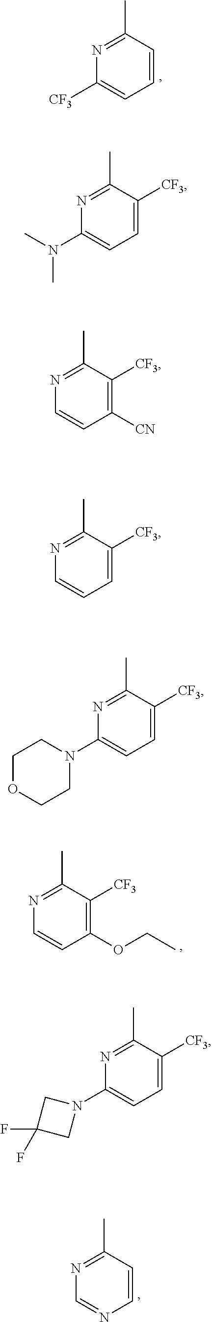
C1([CF3])=CC=CC(C)=N1.C1=CC(OCC)=C([CF3])C(C)=N1.C1=NC=CC(C)=N1.C1(N(C)C)=CC=C([CF3])C(C)=N1.C1=CC([CN])=C([CF3])C(C)=N1.C1=CC=C([CF3])C(C)=N1.C1(N2CCOCC2)=CC=C([CF3])C(C)=N1.C1(N2CC(F)(F)C2)=CC=C([CF3])C(C)=N1
